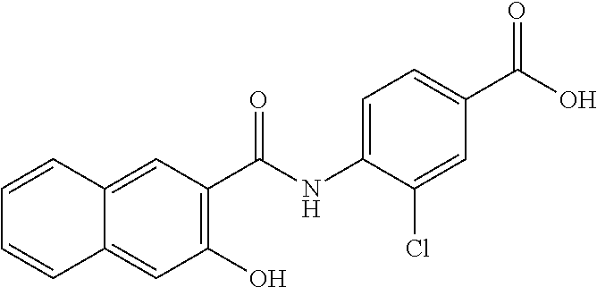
C1=CC=CC2=CC(O)=C(C(NC3=CC=C(C(O)=O)C=C3Cl)=O)C=C12
